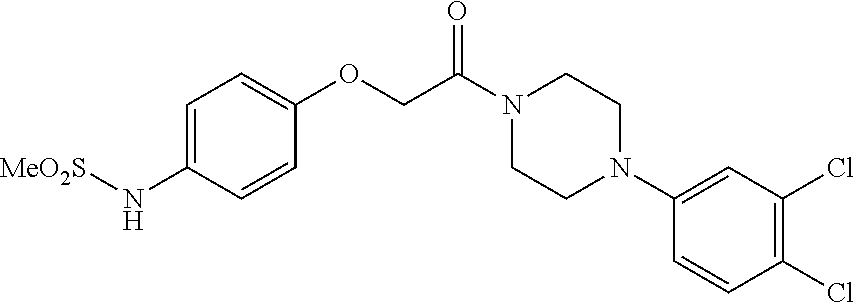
C1=C(N[MeO2S])C=CC(OCC(=O)N2CCN(C3=CC(Cl)=C(Cl)C=C3)CC2)=C1
